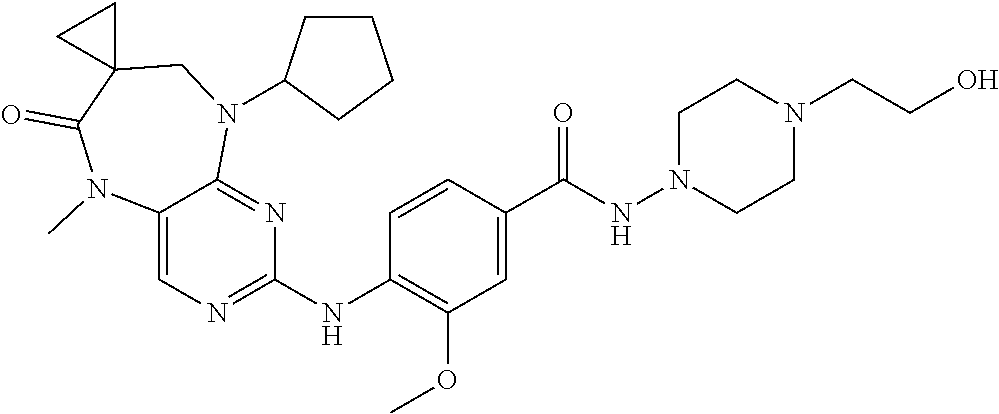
C12=CN=C(NC3=C(OC)C=C(C(NN4CCN(CCO)CC4)=O)C=C3)N=C1N(C1CCCC1)CC1(C(=O)N2C)CC1
